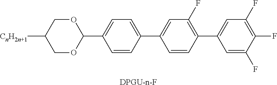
C1OC(C2=CC=C(C3=CC(F)=C(C4=CC(F)=C(F)C(F)=C4)C=C3)C=C2)OCC1[CnH2n+1].[DPGU-n-F]
